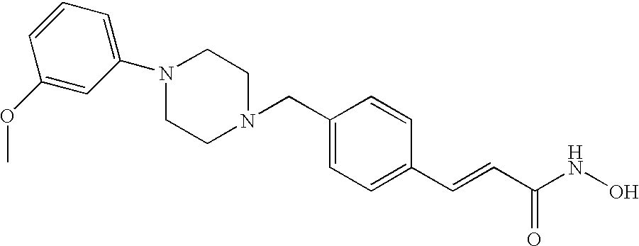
C1(CN2CCN(C3=CC=CC(OC)=C3)CC2)=CC=C(C=CC(NO)=O)C=C1
